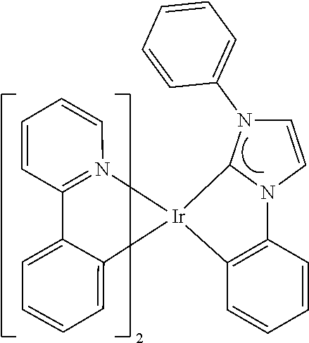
N12C3=C([Ir]4(C5=CC=CC=C5C5=N4C=CC=C5)C1N(C1=CC=CC=C1)C=C2)C=CC=C3
